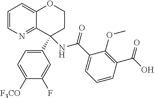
C1=CN=C2C(=C1)OCCC2(NC(C1=CC=CC(C(O)=O)=C1OC)=O)C1=CC=C([F3CO])C(F)=C1
